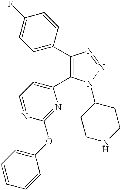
C1(C2=CC=C(F)C=C2)=C(C2=CC=NC(OC3=CC=CC=C3)=N2)N(C2CCNCC2)N=N1
